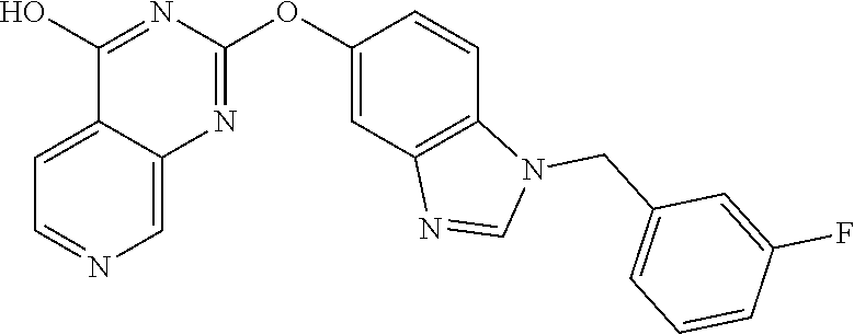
C12=CC=NC=C1N=C(OC1=CC3=C(C=C1)N(CC1=CC=CC(F)=C1)C=N3)N=C2O
